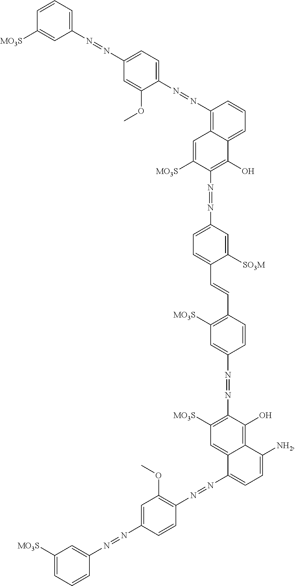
C(=CC1=C([MO3S])C=C(N=NC2=C([MO3S])C=C3C(=C2O)C([NH2])=CC=C3N=NC2=C(OC)C=C(N=NC3=CC([MO3S])=CC=C3)C=C2)C=C1)C1=CC=C(N=NC2=C(O)C3=CC=CC(N=NC4=CC=C(N=NC5=CC=CC([MO3S])=C5)C=C4OC)=C3C=C2[MO3S])C=C1[SO3M]
